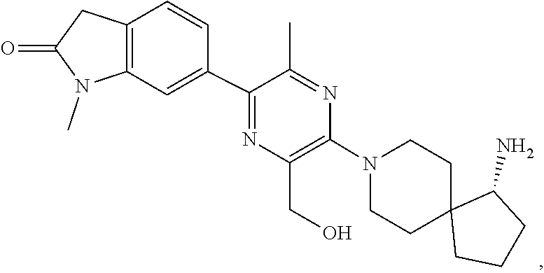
C1C2(CCCC2N)CCN(C2=C(CO)N=C(C3=CC4=C(C=C3)CC(=O)N4C)C(C)=N2)C1
